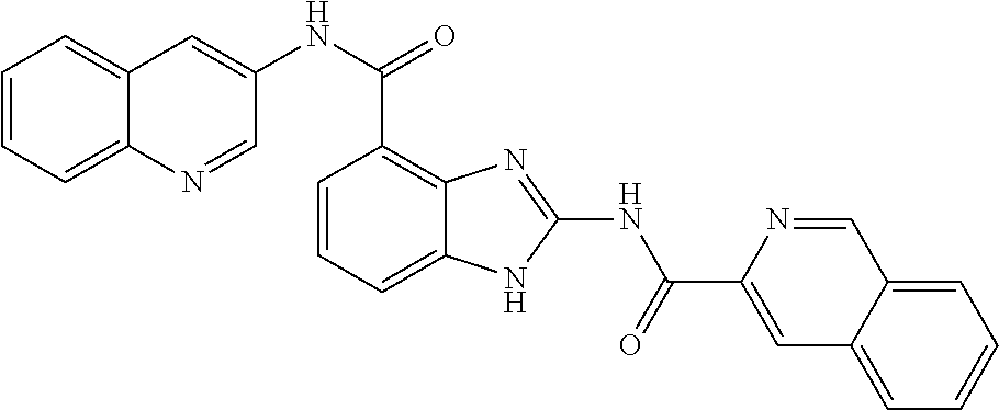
C12=CC=CC=C1C=C(NC(C1=C3C(=CC=C1)NC(NC(C1=CC4=CC=CC=C4C=N1)=O)=N3)=O)C=N2
